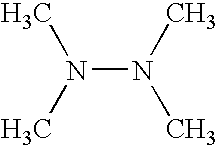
CN(C)N(C)C
